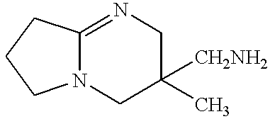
C12=NCC([CH2NH2])(C)CN1CCC2
